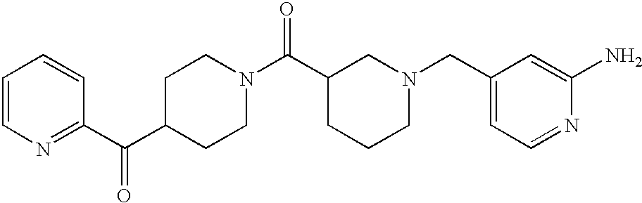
C1=CN=C(C(C2CCN(C(C3CCCN(CC4=CC=NC(N)=C4)C3)=O)CC2)=O)C=C1
